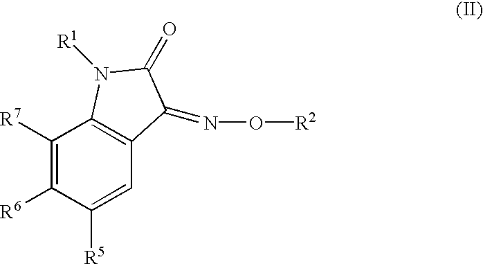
C1([R7])=C([R6])C([R5])=CC2=C1N([R1])C(=O)C2=NO[R2]
